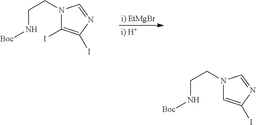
[i) EtMgBr].[i) H+].C(N[Boc])CN1C(I)=C(I)N=C1.C(N[Boc])CN1C=C(I)N=C1
